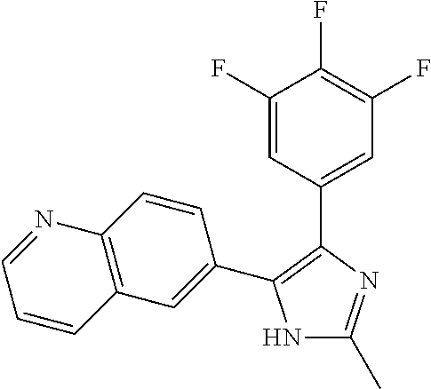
N1C(C)=NC(C2=CC(F)=C(F)C(F)=C2)=C1C1=CC2=C(C=C1)N=CC=C2
